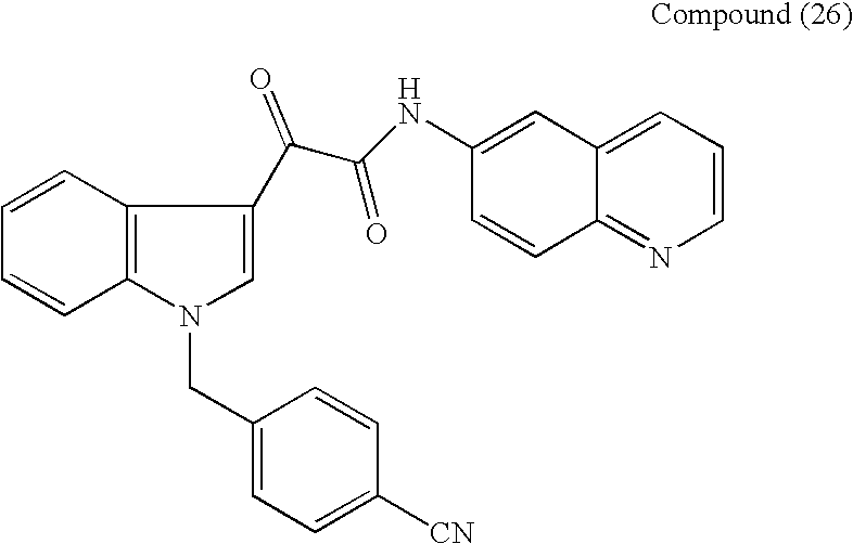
C1=CC2=C(C=C1)N(CC1=CC=C([CN])C=C1)C=C2C(C(NC1=CC2=CC=CN=C2C=C1)=O)=O
